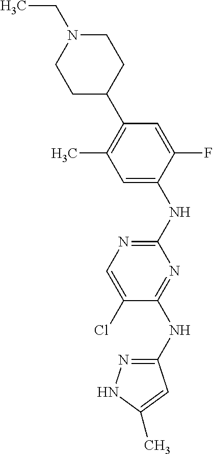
CCN1CCC(C2=C(C)C=C(NC3=NC=C(Cl)C(NC4=NNC(C)=C4)=N3)C(F)=C2)CC1
